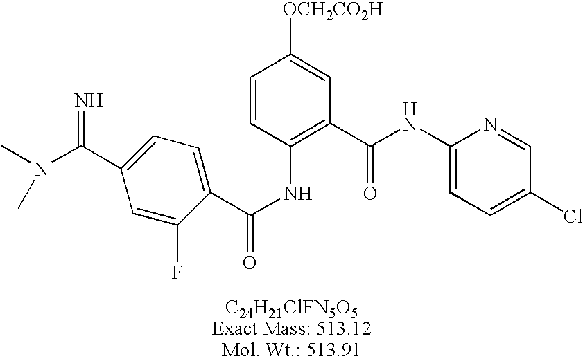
C1=C(F)C(C(NC2=C(C(NC3=CC=C(Cl)C=N3)=O)C=C([OCH2CO2H])C=C2)=O)=CC=C1C(N(C)C)=N
